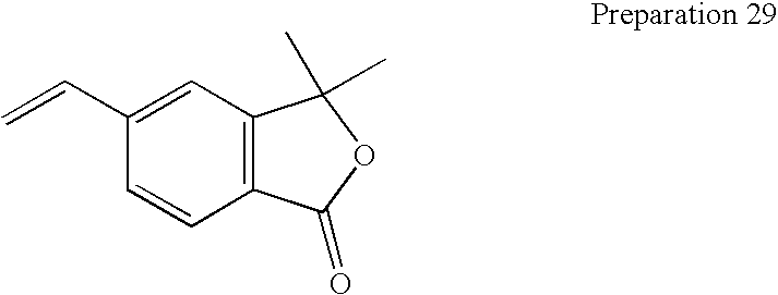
C1(C=C)=CC2=C(C=C1)C(=O)OC2(C)C
